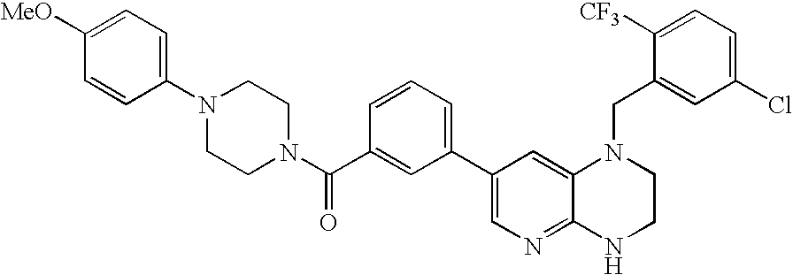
C1([MeO])=CC=C(N2CCN(C(C3=CC(C4=CN=C5C(=C4)N(CC4=CC(Cl)=CC=C4[CF3])CCN5)=CC=C3)=O)CC2)C=C1
